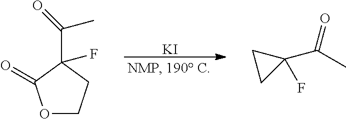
[KI].O1CCC(C(C)=O)(F)C1=O.C1(C(C)=O)(F)CC1
